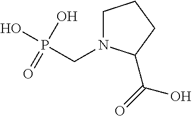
C1N(CP(O)(=O)O)C(C(O)=O)CC1
